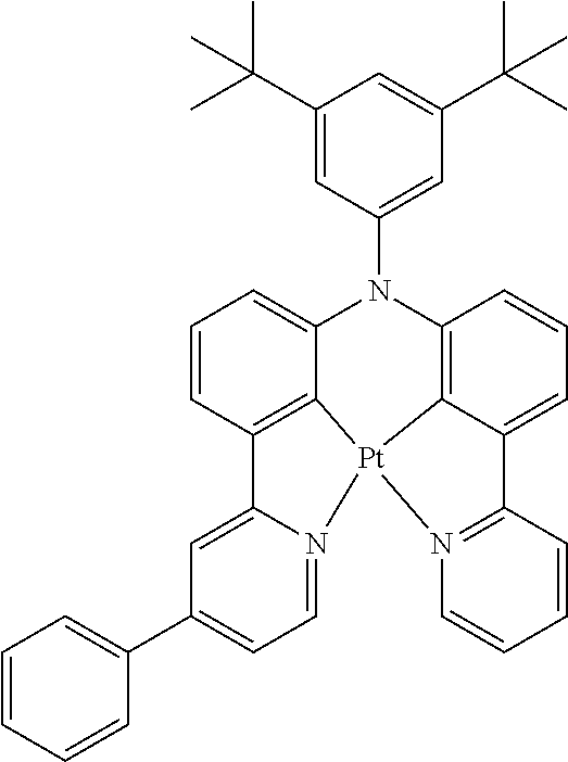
C12=CC(C3=CC=CC=C3)=CC=N1[Pt]13C4=C2C=CC=C4N(C2=CC(C(C)(C)C)=CC(C(C)(C)C)=C2)C2=C1C(=CC=C2)C1=N3C=CC=C1
